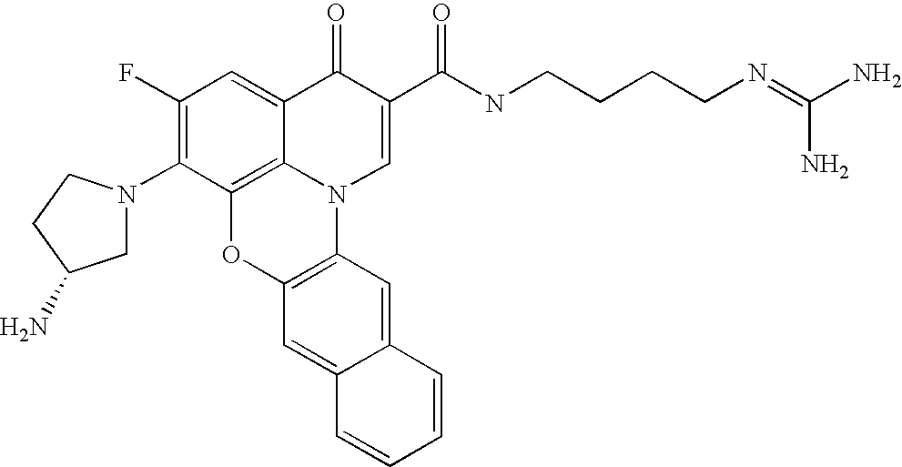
C1(F)=C(N2CC(N)CC2)C2=C3C(=C1)C(=O)C(C(=O)NCCCCN=C(N)N)=CN3C1=C(O2)C=C2C(=C1)C=CC=C2
